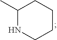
C1(C)NCCCC1
